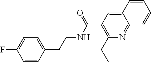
C1=CC(CCNC(C2=C(CC)N=C3C(=C2)C=CC=C3)=O)=CC=C1F
